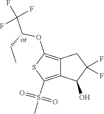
C12=C(OC(C(F)(F)F)CC)SC(S(C)(=O)=O)=C1C(O)C(F)(F)C2
